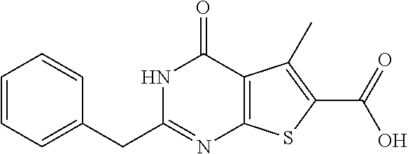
C1(CC2=NC3=C(C(=O)N2)C(C)=C(C(=O)O)S3)=CC=CC=C1
